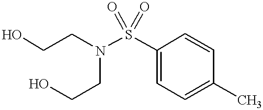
OCCN(S(C1=CC=C(C)C=C1)(=O)=O)CCO
